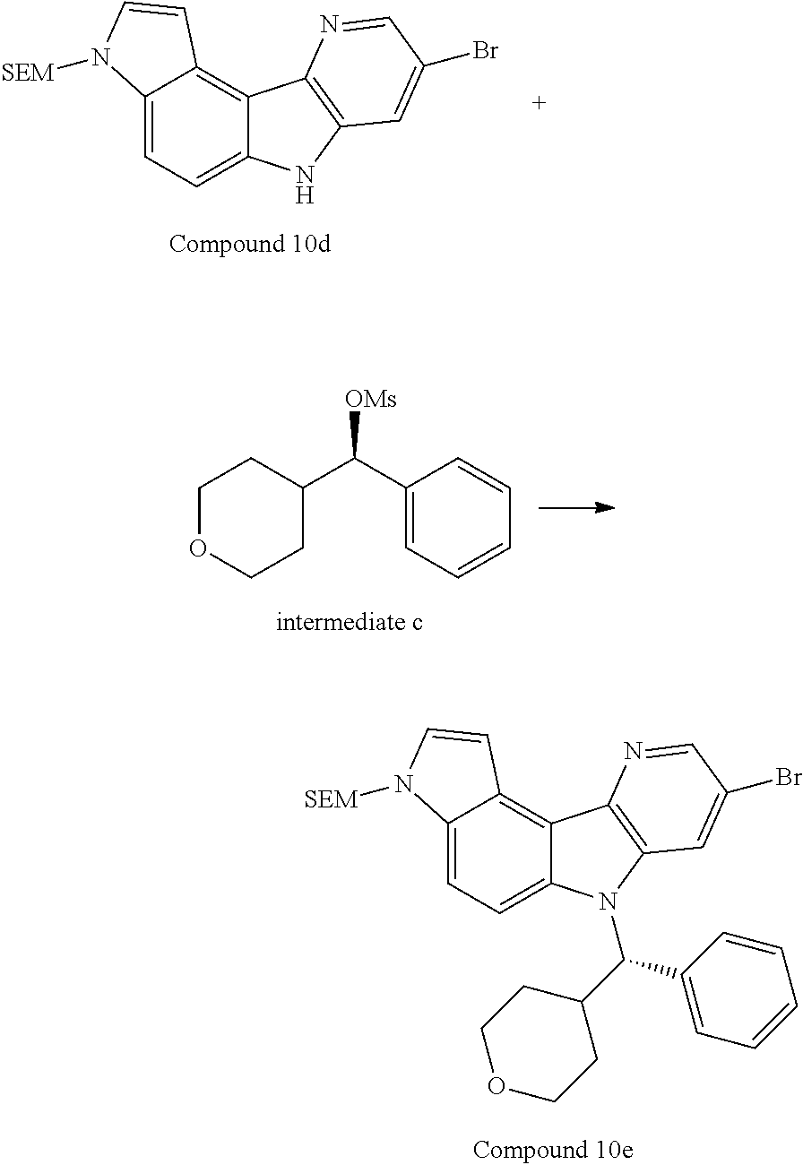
[OMs]C(C1=CC=CC=C1)C1CCOCC1.C12=CC=C3C(=C1C=CN2[SEM])C1=C(N3C(C2CCOCC2)C2=CC=CC=C2)C=C(Br)C=N1.C12=CC=C3C(=C1C=CN2[SEM])C1=C(N3)C=C(Br)C=N1
